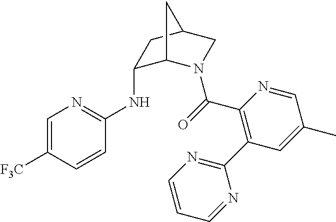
C1=C([F3C])C=CC(NC2C3N(C(=O)C4=C(C5=NC=CC=N5)C=C(C)C=N4)CC(C2)C3)=N1
